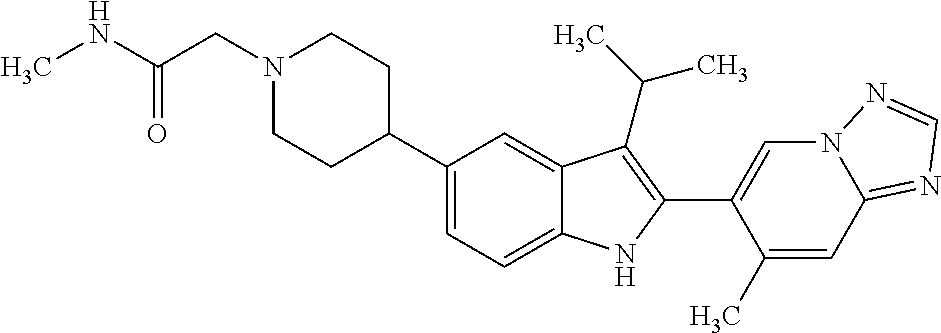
N1(CC(NC)=O)CCC(C2=CC=C3C(=C2)C(C(C)C)=C(C2=CN4C(=NC=N4)C=C2C)N3)CC1
